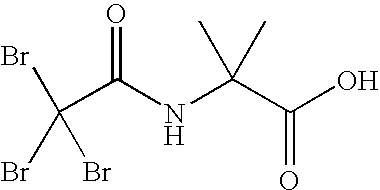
BrC(Br)(Br)C(NC(C(O)=O)(C)C)=O
